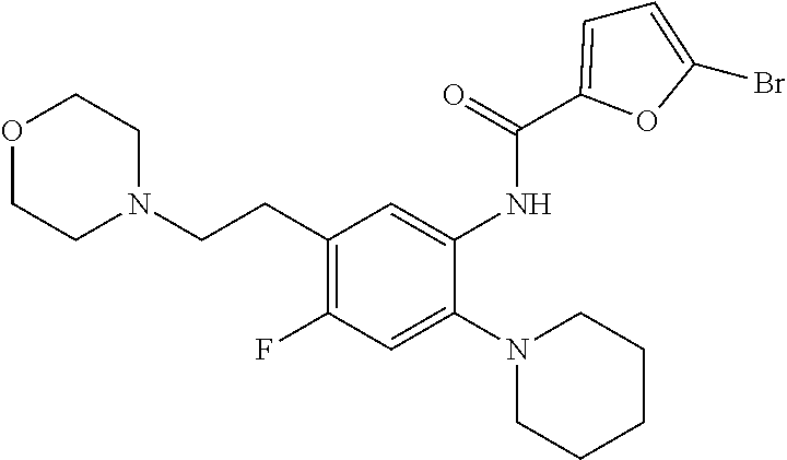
O1CCN(CCC2=C(F)C=C(N3CCCCC3)C(NC(=O)C3=CC=C(Br)O3)=C2)CC1
